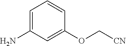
C1=C(N)C=C(OC[CN])C=C1
